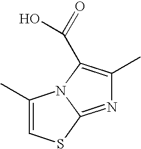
C1(C)=CSC2=NC(C)=C(C(=O)O)N12
